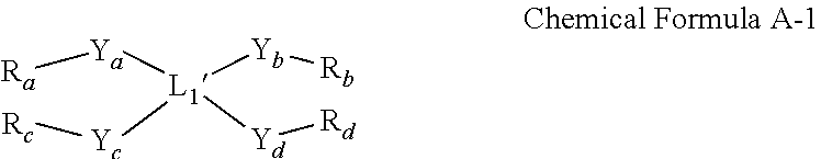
[Ya]([L1]([Yb][Rb])([Yc][Rc])[Yd][Rd])[Ra]
